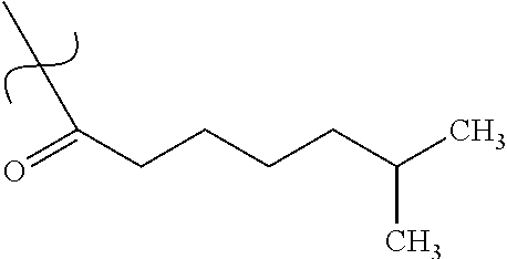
C(C(=O)CCCCC(C)C)C
